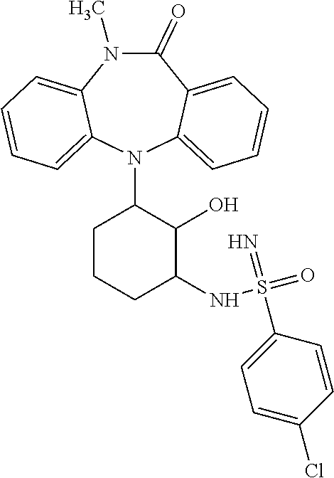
N1(C)C(=O)C2=CC=CC=C2N(C2CCCC(NS(=O)(=N)C3=CC=C(Cl)C=C3)C2O)C2=CC=CC=C12
